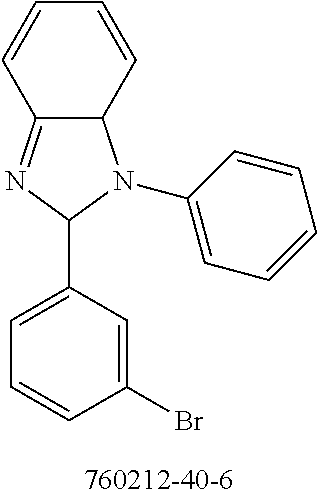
C1=CC2C(=NC(C3=CC=CC(Br)=C3)N2C2=CC=CC=C2)C=C1
